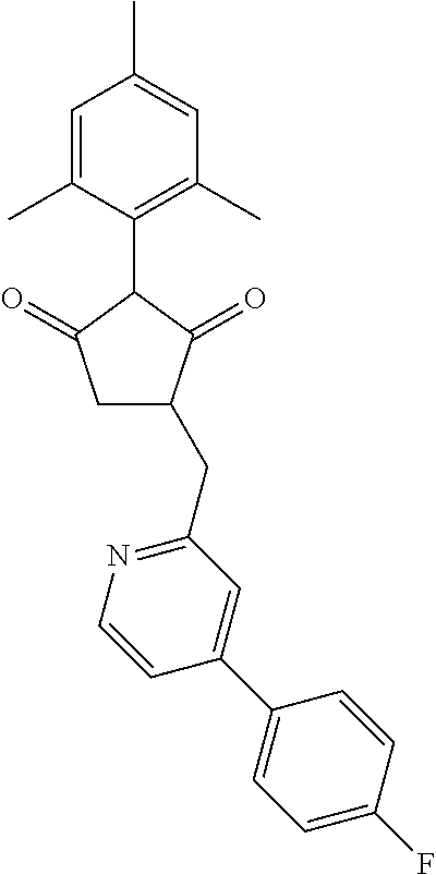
C1=C(C)C(C2C(=O)CC(CC3=NC=CC(C4=CC=C(F)C=C4)=C3)C2=O)=C(C)C=C1C
